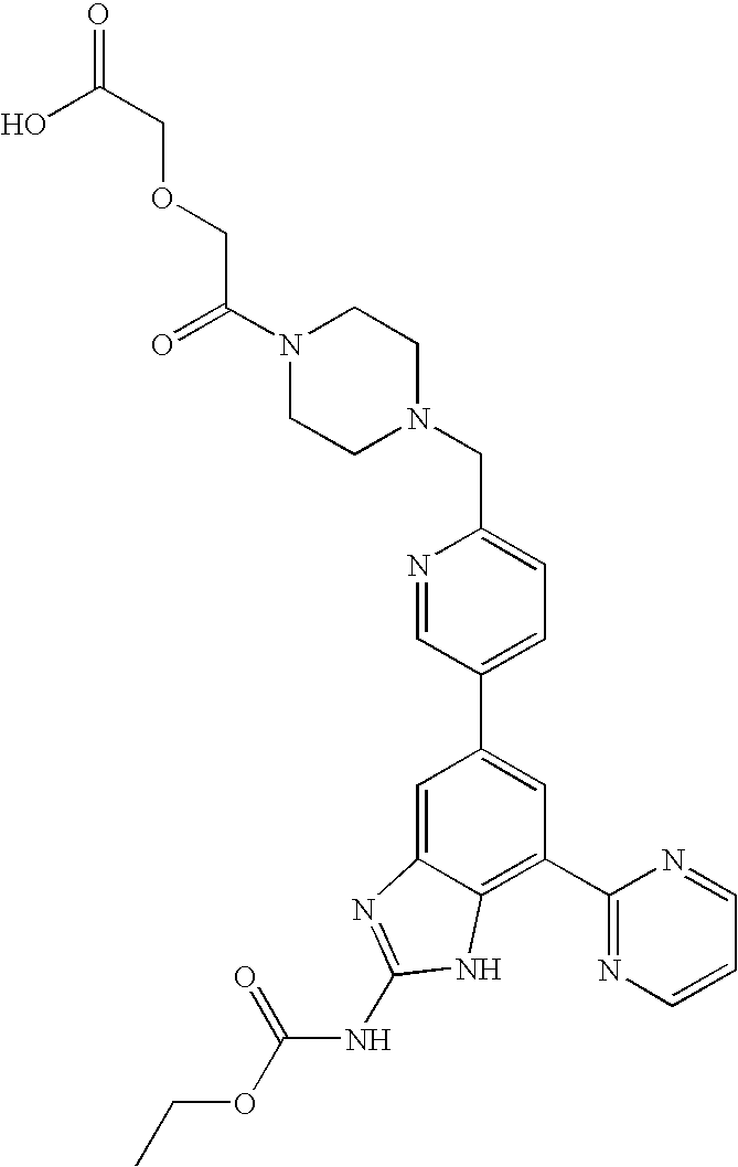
N1=CC(C2=CC(C3=NC=CC=N3)=C3C(=C2)N=C(NC(OCC)=O)N3)=CC=C1CN1CCN(C(=O)COCC(=O)O)CC1
